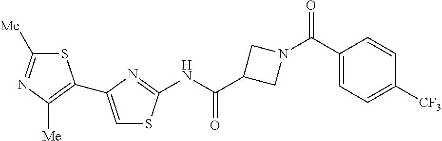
S1C([Me])=NC([Me])=C1C1=CSC(NC(C2CN(C(C3=CC=C([CF3])C=C3)=O)C2)=O)=N1
